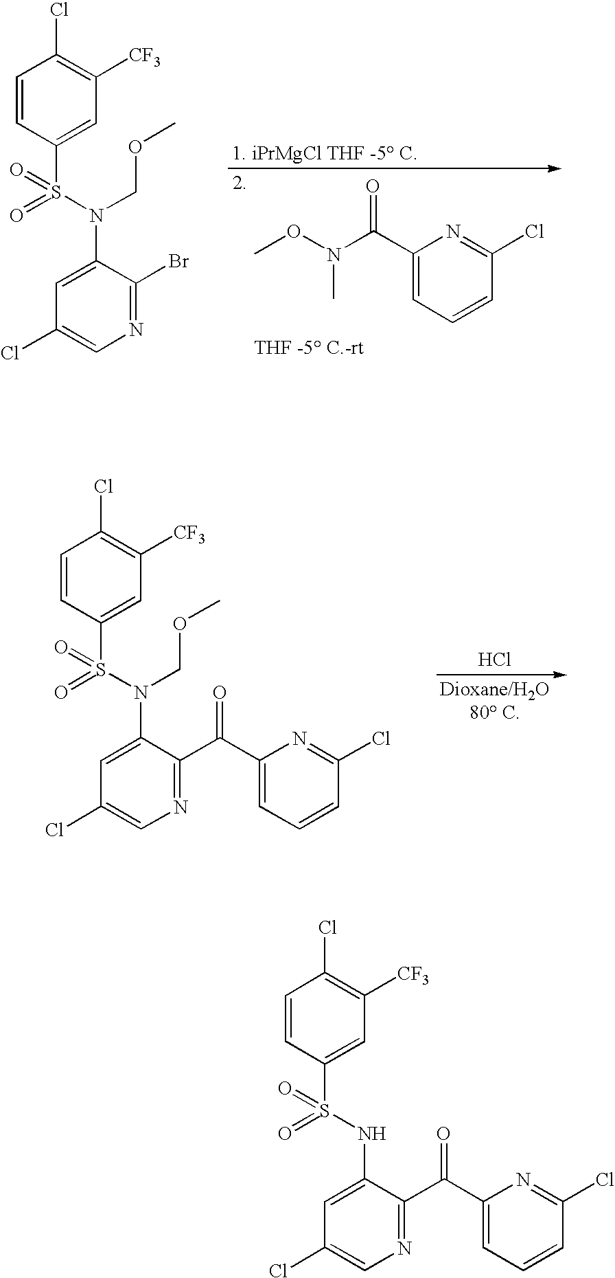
C1=CC(S(N(C2=CC(Cl)=CN=C2Br)COC)(=O)=O)=CC([CF3])=C1Cl.O(N(C(C1=CC=CC(Cl)=N1)=O)C)C.C1=CC(S(N(C2=CC(Cl)=CN=C2C(C2=CC=CC(Cl)=N2)=O)COC)(=O)=O)=CC([CF3])=C1Cl.Cl.C1=CC(S(NC2=CC(Cl)=CN=C2C(C2=CC=CC(Cl)=N2)=O)(=O)=O)=CC([CF3])=C1Cl
